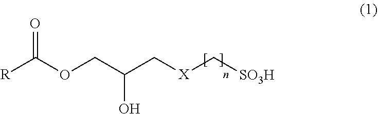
[R]C(OCC(C[X]C[SO3H])O)=O
